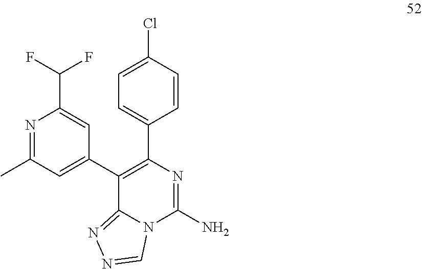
C12=NN=CN1C(N)=NC(C1=CC=C(Cl)C=C1)=C2C1=CC(C)=NC(C(F)F)=C1
